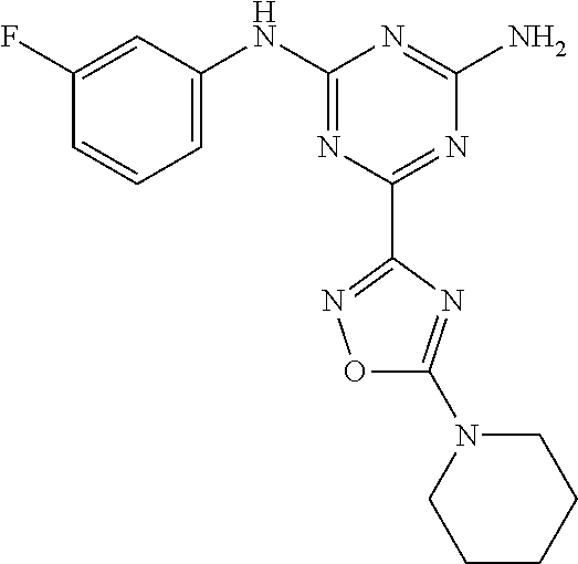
C1(F)=CC(NC2=NC(C3=NOC(N4CCCCC4)=N3)=NC(N)=N2)=CC=C1
